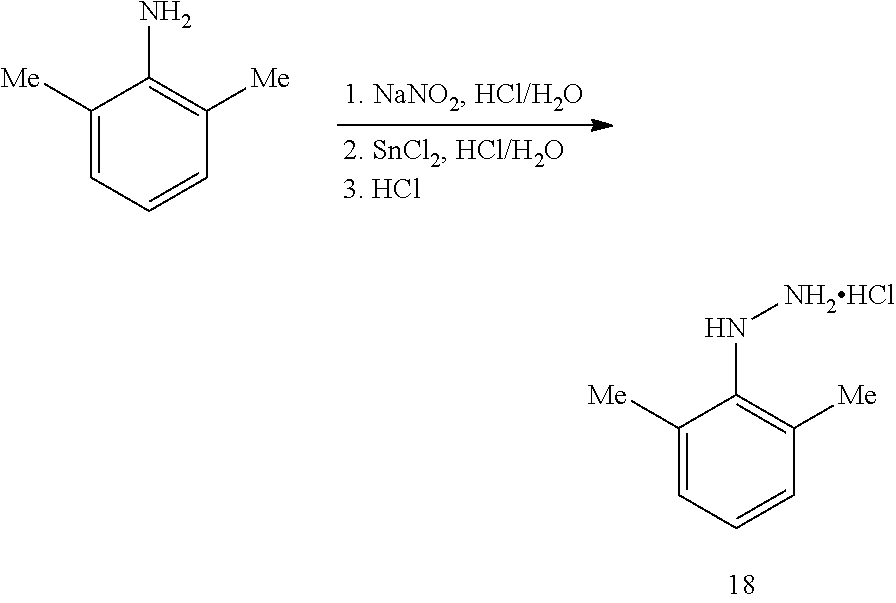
C1([Me])=CC=CC([Me])=C1N.C1([Me])=CC=CC([Me])=C1N[NH2HCl]
